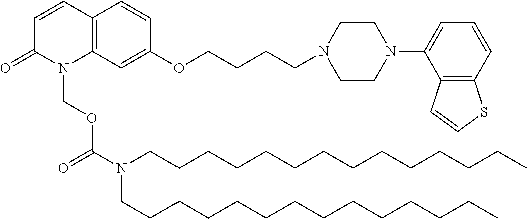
C1=CC2=C(N(COC(N(CCCCCCCCCCCCCC)CCCCCCCCCCCCCC)=O)C1=O)C=C(OCCCCN1CCN(C3=CC=CC4=C3C=CS4)CC1)C=C2
